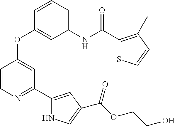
C1(NC(C2=C(C)C=CS2)=O)=CC=CC(OC2=CC(C3=CC(C(OCCO)=O)=CN3)=NC=C2)=C1
